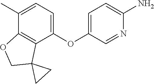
C1(OC2=CC=C(N)N=C2)=CC=C(C)C2=C1C1(CO2)CC1
